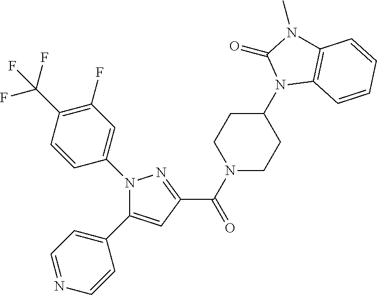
C1(C(N2CCC(N3C4=C(N(C)C3=O)C=CC=C4)CC2)=O)=NN(C2=CC(F)=C(C(F)(F)F)C=C2)C(C2=CC=NC=C2)=C1
